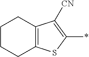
C1CCC2=C(C1)C([CN])=C(*)S2
